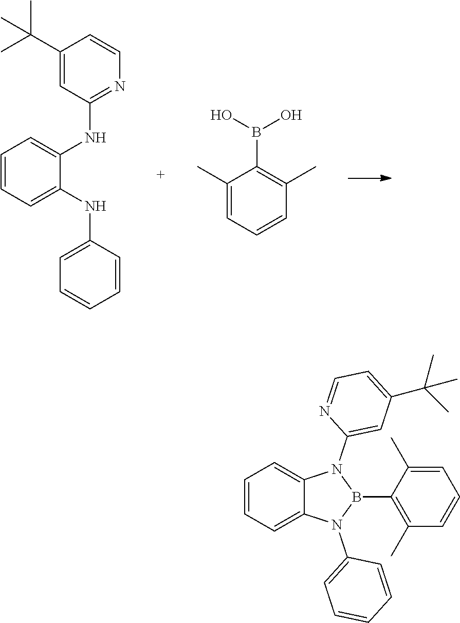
C1(C(C)(C)C)=CC(NC2=CC=CC=C2NC2=CC=CC=C2)=NC=C1.C1(C)=CC=CC(C)=C1B(O)O.C1=CC=C2C(=C1)N(C1=CC(C(C)(C)C)=CC=N1)B(C1=C(C)C=CC=C1C)N2C1=CC=CC=C1
